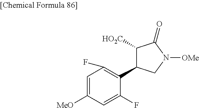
C1=C([MeO])C=C(F)C(C2C([HO2C])C(=O)N([OMe])C2)=C1F
